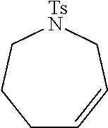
C1C=CC[TsN]CC1
